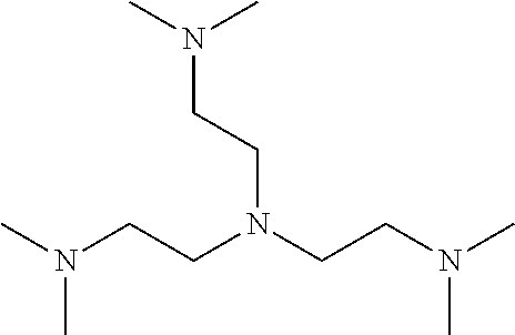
CN(CCN(CCN(C)C)CCN(C)C)C
